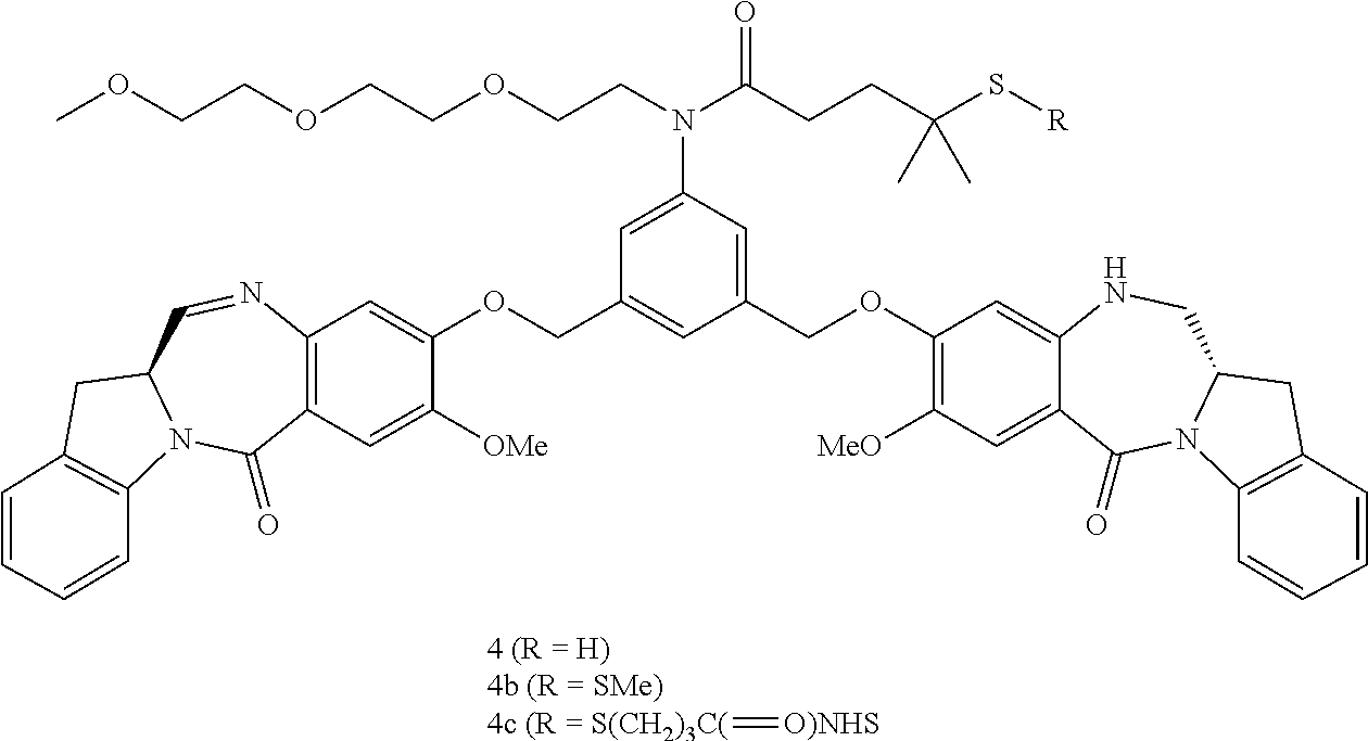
[4c (R = S(CH2)3C(]=[O)NHS].C12=C(C=C([OMe])C(OCC3=CC(COC4=C([MeO])C=C5C(=C4)NCC4N(C5=O)C5=C(C4)C=CC=C5)=CC(N(CCOCCOCCOC)C(CCC(S[R])(C)C)=O)=C3)=C1)C(=O)N1C(C=N2)CC2=C1C=CC=C2
